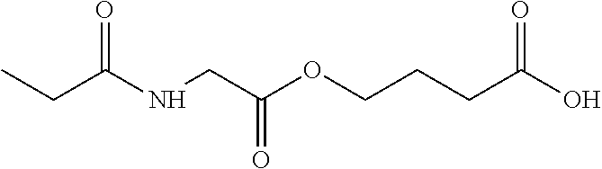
CCC(NCC(OCCCC(O)=O)=O)=O
